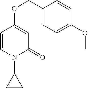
C1(COC2=CC(=O)N(C3CC3)C=C2)=CC=C(OC)C=C1
